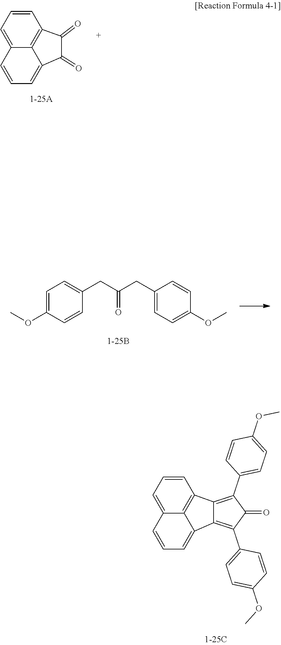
C1=CC=C2C3=C1C1=C(C4=CC=C(OC)C=C4)C(=O)C(C4=CC=C(OC)C=C4)=C1C3=CC=C2.C1=CC=C2C3=C1C(=O)C(=O)C3=CC=C2.C1=C(OC)C=CC(CC(CC2=CC=C(OC)C=C2)=O)=C1
